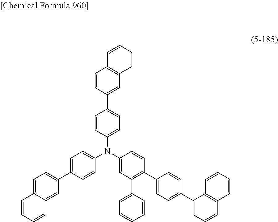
C1=CC(C2=CC=C(N(C3=CC(C4=CC=CC=C4)=C(C4=CC=C(C5=CC=CC6=C5C=CC=C6)C=C4)C=C3)C3=CC=C(C4=CC=C5C(=C4)C=CC=C5)C=C3)C=C2)=CC2=C1C=CC=C2
